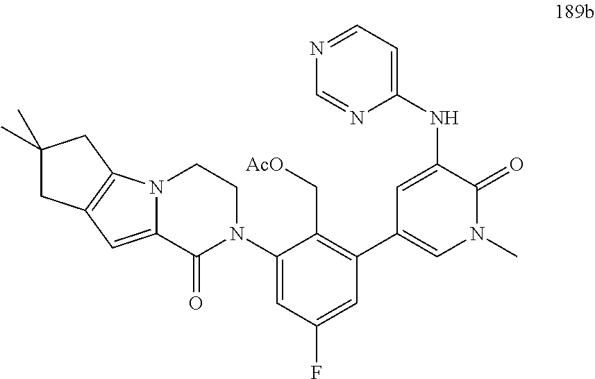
C1=NC=NC(NC2=CC(C3=C(C[AcO])C(N4CCN5C(=CC6=C5CC(C)(C)C6)C4=O)=CC(F)=C3)=CN(C)C2=O)=C1
